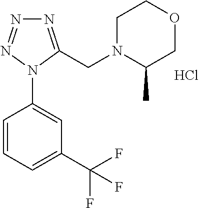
C1=CC=C(C(F)(F)F)C=C1N1C(CN2C(C)COCC2)=NN=N1.Cl
